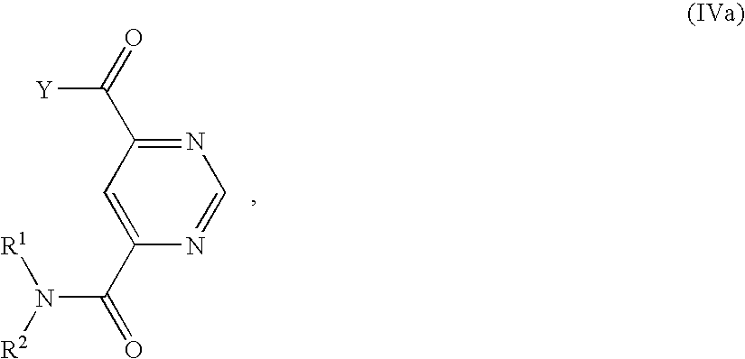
N1=C(C(=O)[Y])C=C(C(N([R1])[R2])=O)N=C1
